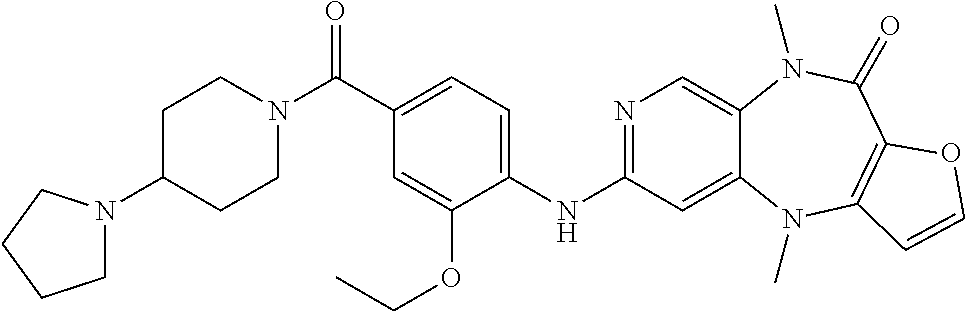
N1=C(NC2=CC=C(C(N3CCC(N4CCCC4)CC3)=O)C=C2OCC)C=C2C(=C1)N(C)C(=O)C1=C(N2C)C=CO1
